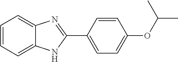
C1=CC=C2C(=C1)N=C(C1=CC=C(OC(C)C)C=C1)N2
